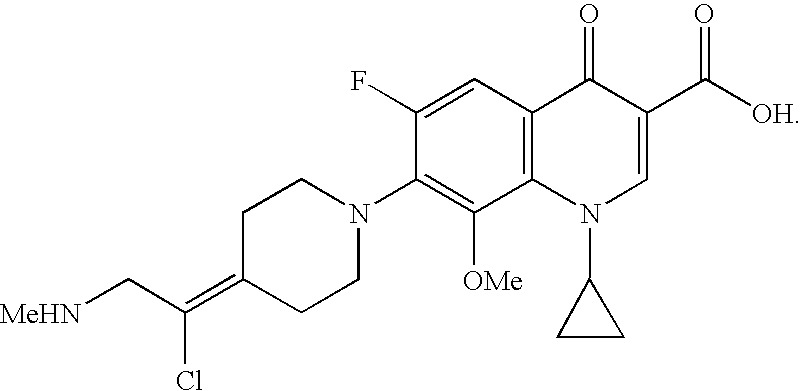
C1(F)=CC2=C(C([OMe])=C1N1CCC(=C(C[MeHN])Cl)CC1)N(C1CC1)C=C(C([OH])=O)C2=O
